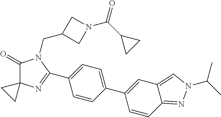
C1(=O)C2(N=C(C3=CC=C(C4=CC5=CN(C(C)C)N=C5C=C4)C=C3)N1CC1CN(C(C3CC3)=O)C1)CC2
